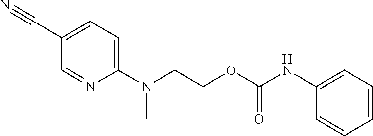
C(OC(NC1=CC=CC=C1)=O)CN(C1=CC=C(C#N)C=N1)C
